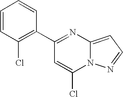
C12=CC=NN1C(Cl)=CC(C1=C(Cl)C=CC=C1)=N2
